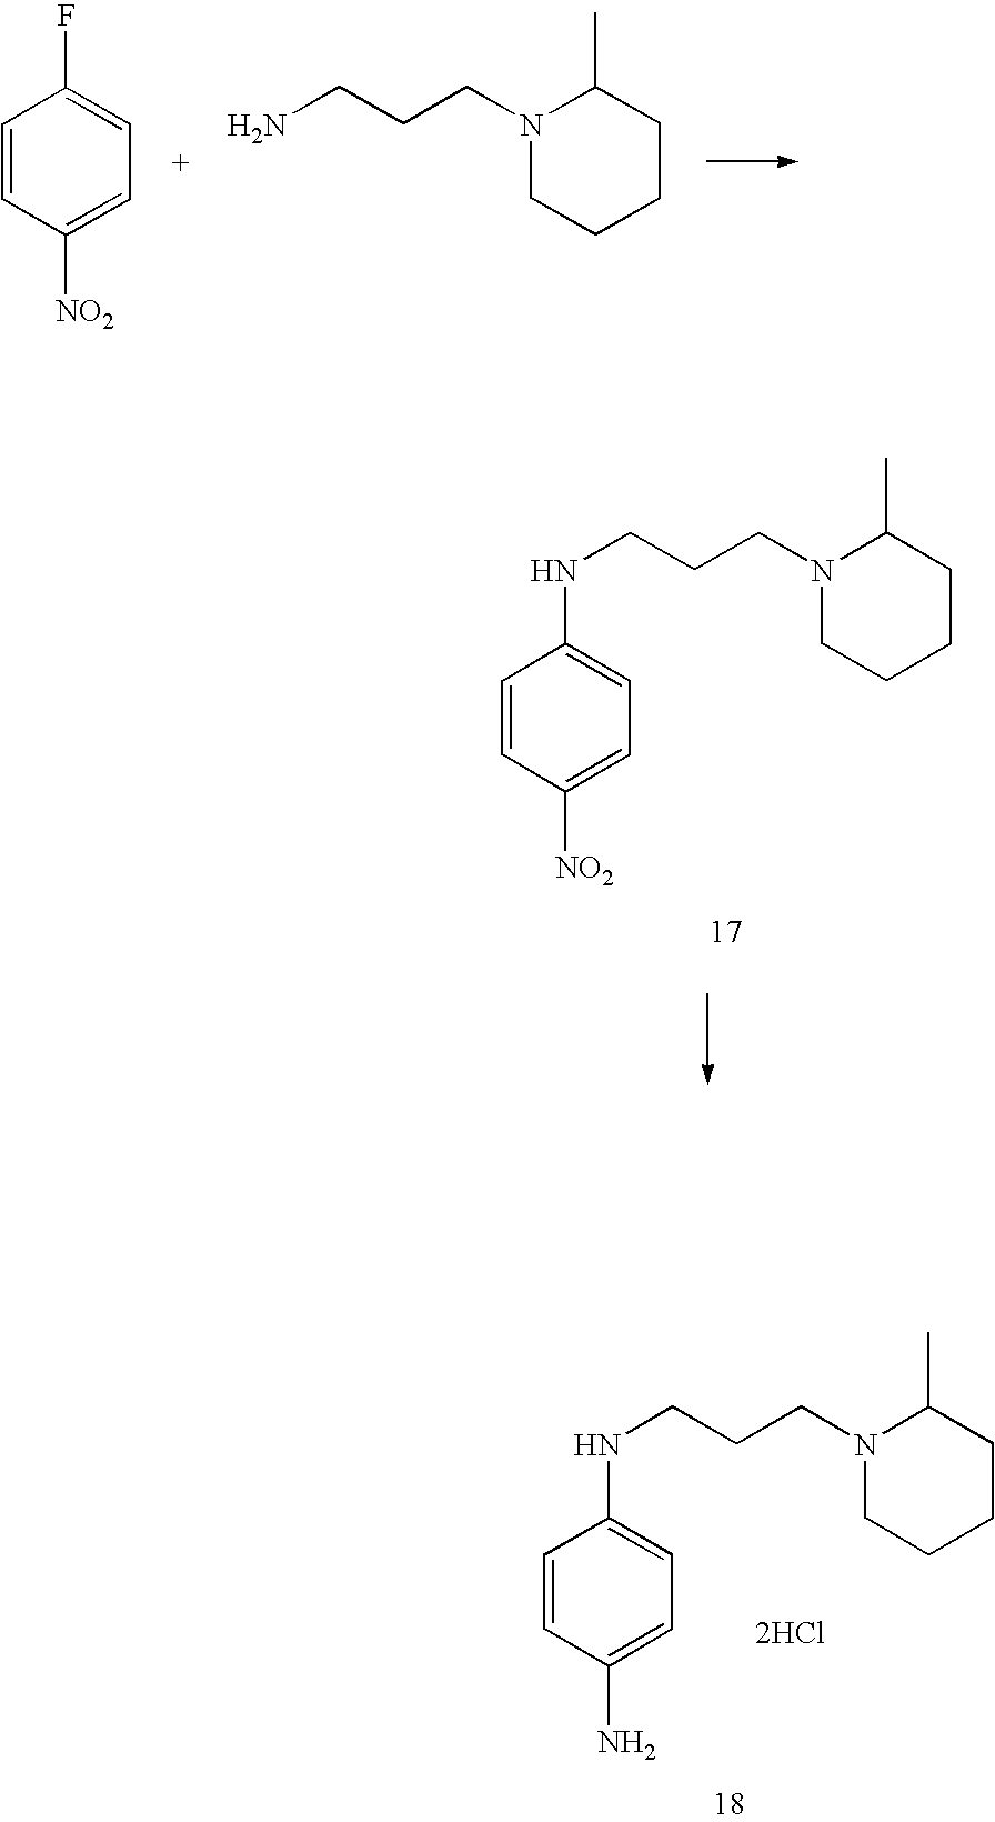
[2HCl].C1=CC(N)=CC=C1NCCCN1CCCCC1C.C1=CC([NO2])=CC=C1F.C(CCN1CCCCC1C)N.C1=CC([NO2])=CC=C1NCCCN1CCCCC1C
